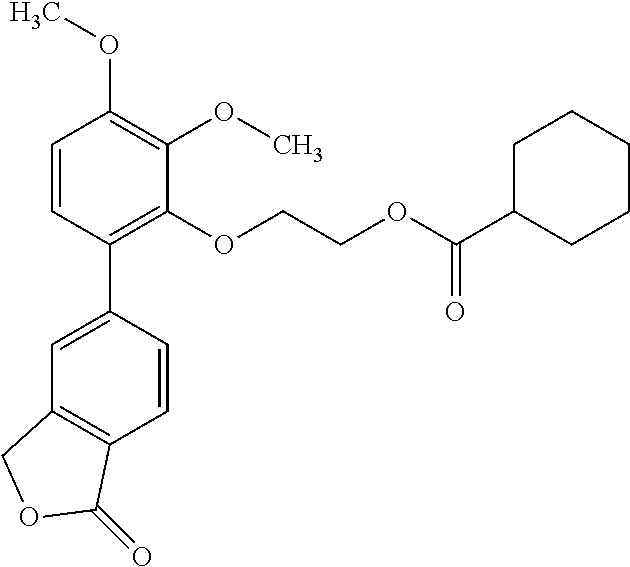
C1=CC(C2=CC3=C(C=C2)C(=O)OC3)=C(OCCOC(C2CCCCC2)=O)C(OC)=C1OC
